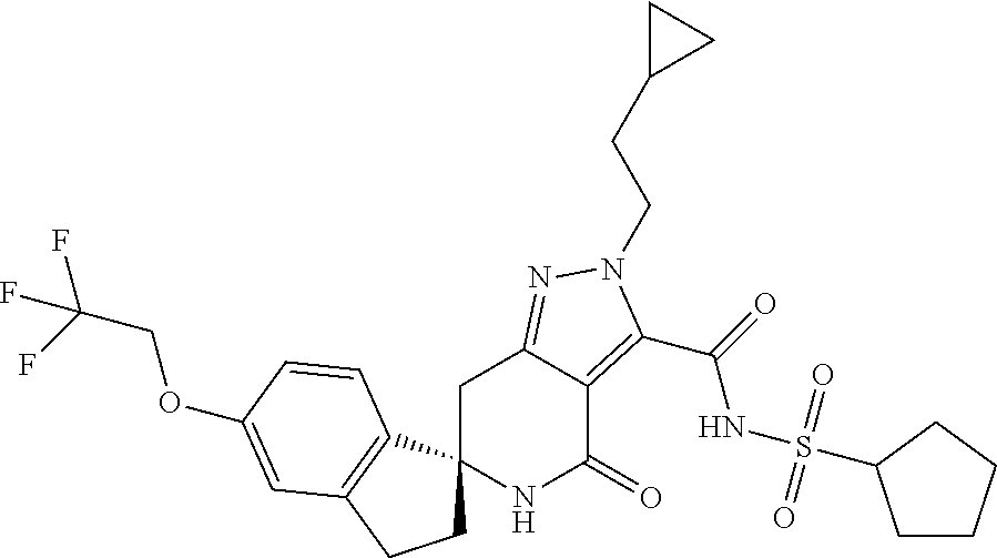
C1C2(C3=C(C1)C=C(OCC(F)(F)F)C=C3)NC(=O)C1=C(C(=O)NS(=O)(=O)C3CCCC3)N(CCC3CC3)N=C1C2
